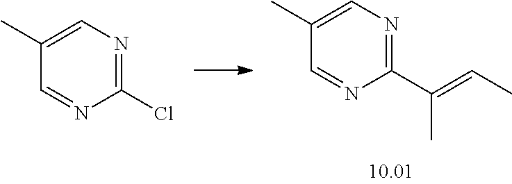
C1(Cl)=NC=C(C)C=N1.C1(C(C)=CC)=NC=C(C)C=N1
